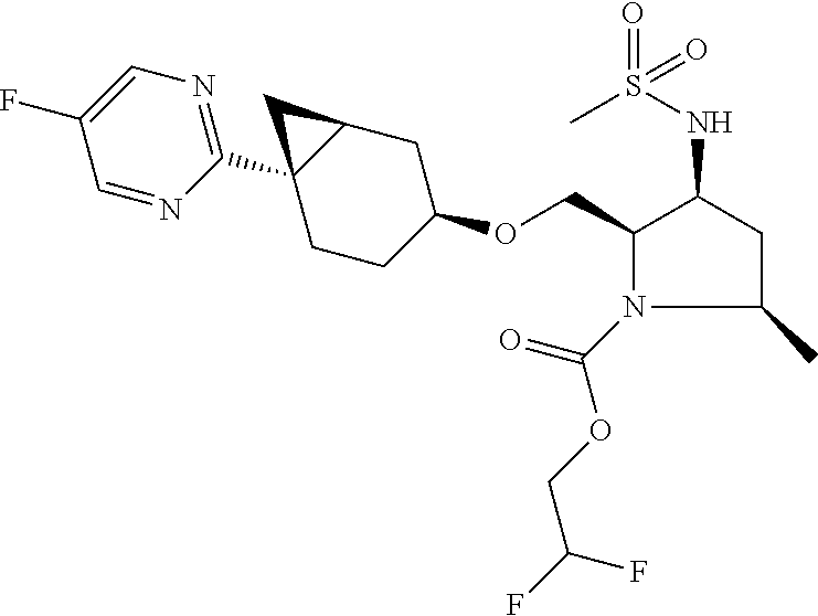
C1(COC2CCC3(C4=NC=C(F)C=N4)C(C2)C3)N(C(=O)OCC(F)F)C(C)CC1NS(=O)(C)=O
